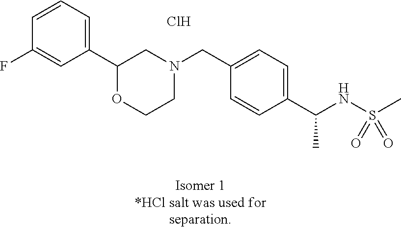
C1=CC=C(C2OCCN(CC3=CC=C(C(NS(C)(=O)=O)C)C=C3)C2)C=C1F.Cl
